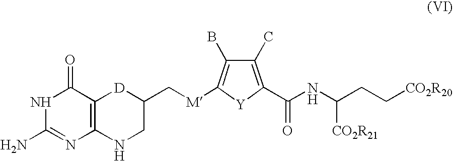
N1C(N)=NC2=C(C1=O)[D]C(C[M]C1=C(B)C(C)=C(C(NC(CC[CO2R20])[CO2R21])=O)[Y]1)CN2
